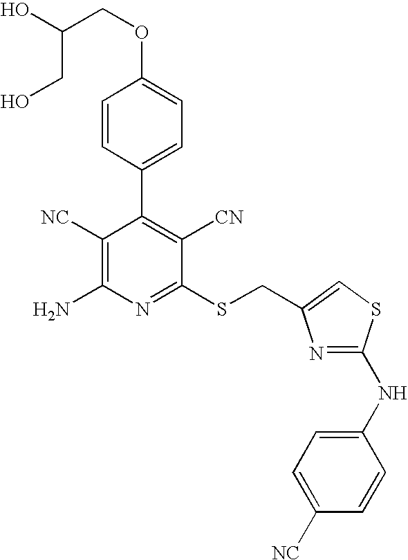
OC(COC1=CC=C(C2=C([CN])C(SCC3=CSC(NC4=CC=C([NC])C=C4)=N3)=NC(N)=C2[NC])C=C1)CO
